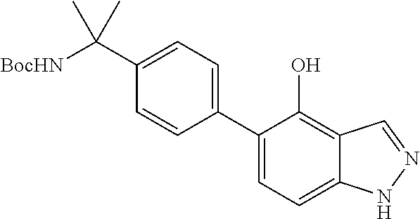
[BocHN]C(C1=CC=C(C2=CC=C3C(=C2O)C=NN3)C=C1)(C)C
